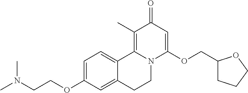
C1=C(OCCN(C)C)C=C2C(=C1)C1=C(C)C(=O)C=C(OCC3CCCO3)N1CC2
